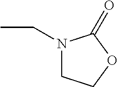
CCN1CCOC1=O
